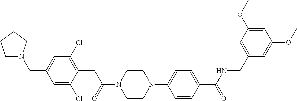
C1N(CC2=CC(Cl)=C(CC(=O)N3CCN(C4=CC=C(C(=O)NCC5=CC(OC)=CC(OC)=C5)C=C4)CC3)C(Cl)=C2)CCC1
